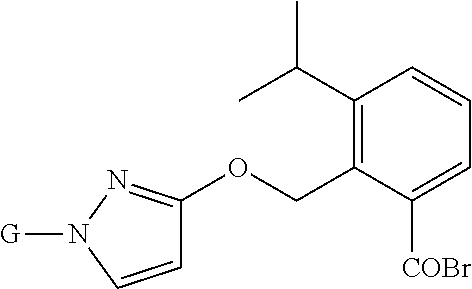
C1(C(C)C)=C(COC2=NN([G])C=C2)C([COBr])=CC=C1
